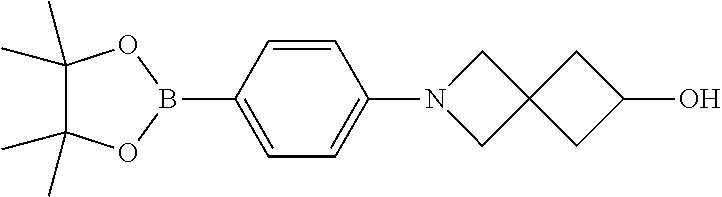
C1(C)(C)C(C)(C)OB(C2=CC=C(N3CC4(C3)CC(O)C4)C=C2)O1
